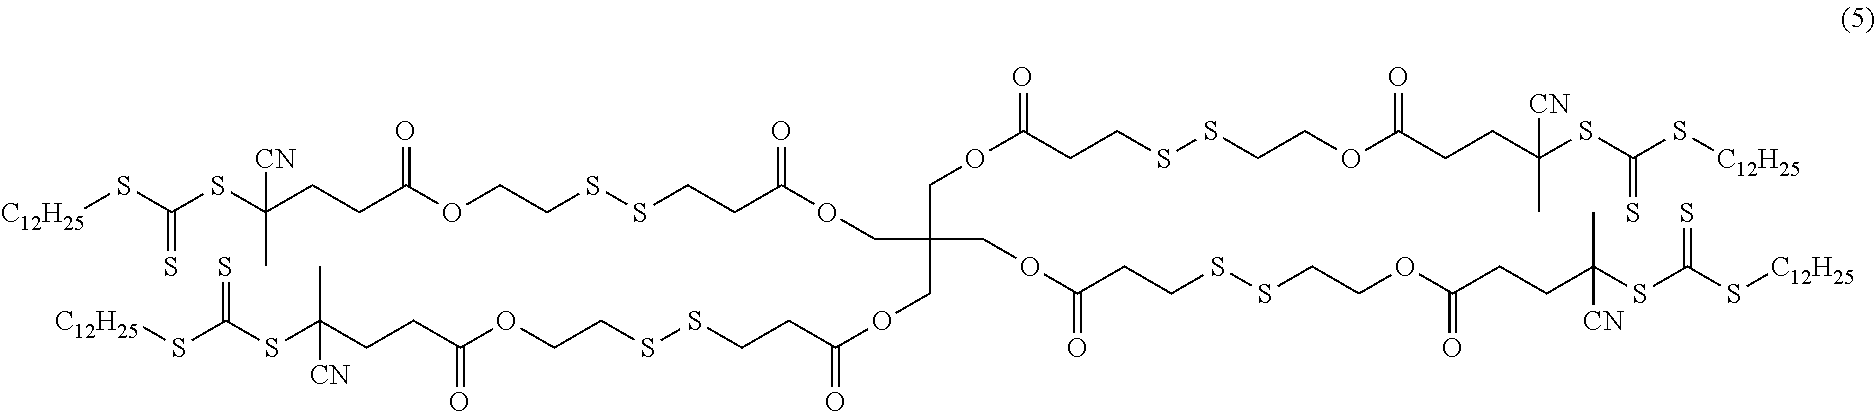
[C12H25]SC(SC(CCC(OCCSSCCC(OCC(COC(=O)CCSSCCOC(CCC(SC(S[C12H25])=S)([CN])C)=O)(COC(CCSSCCOC(CCC(SC(S[C12H25])=S)([CN])C)=O)=O)COC(=O)CCSSCCOC(CCC(SC(S[C12H25])=S)([CN])C)=O)=O)=O)([CN])C)=S
